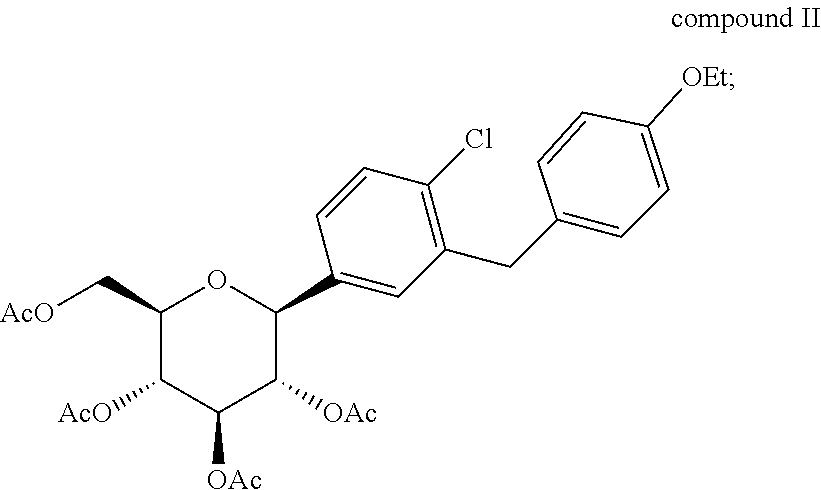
C1(C[AcO])C([AcO])C([OAc])C([OAc])C(C2=CC(CC3=CC=C([OEt])C=C3)=C(Cl)C=C2)O1
